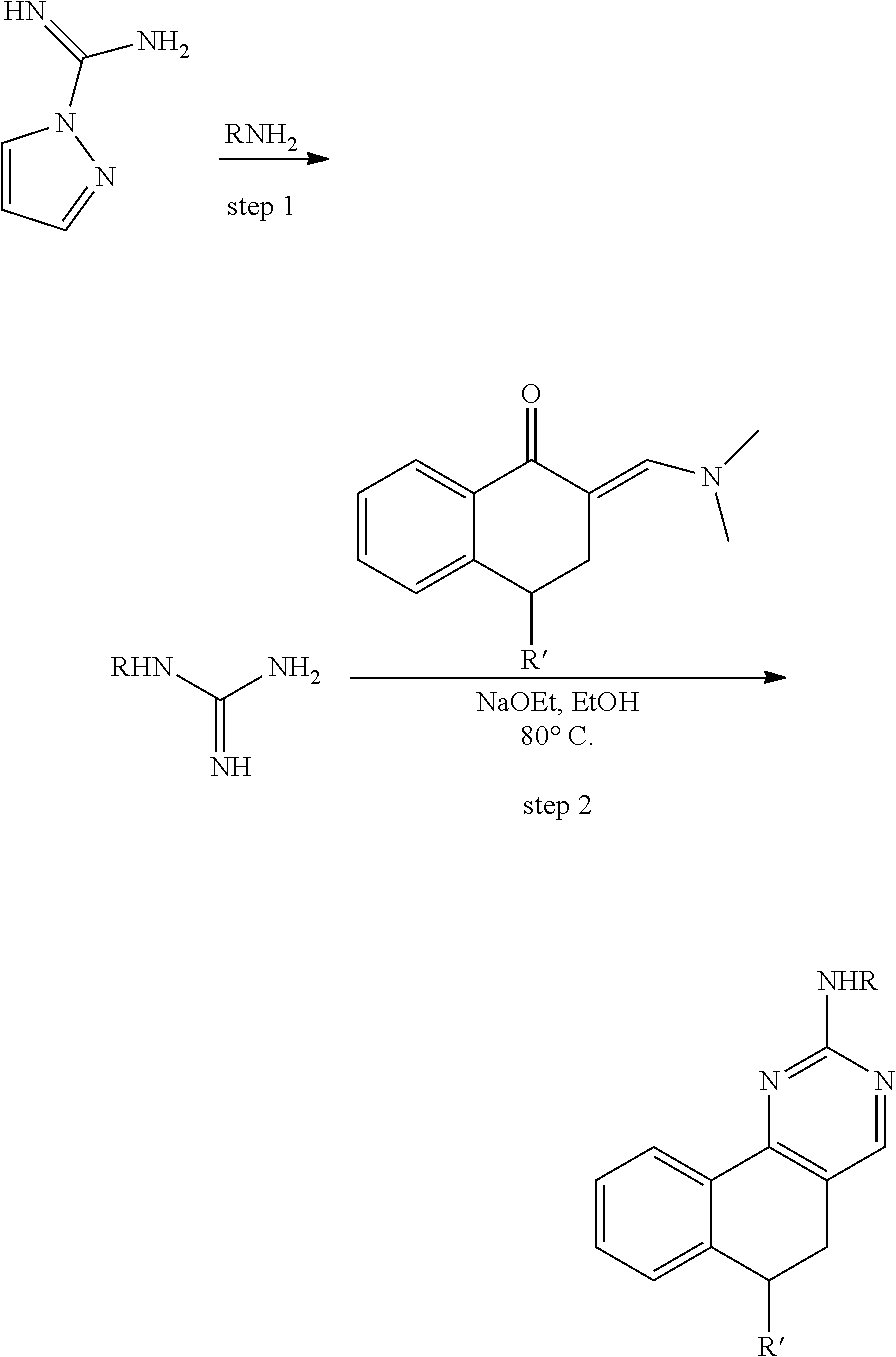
[RNH2].C1=CC=NN1C(=N)N.C1=CC=C2C(=C1)C(=O)C(=CN(C)C)CC2[R].C(=N)([RHN])N.C1=CC=C2C(=C1)C1=C(CC2[R])C=NC([NHR])=N1
